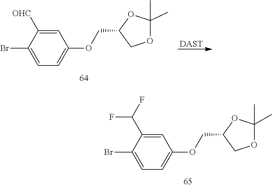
C1(C(F)F)=CC(OCC2COC(C)(C)O2)=CC=C1Br.[DAST].C1([OHC])=CC(OCC2COC(C)(C)O2)=CC=C1Br
